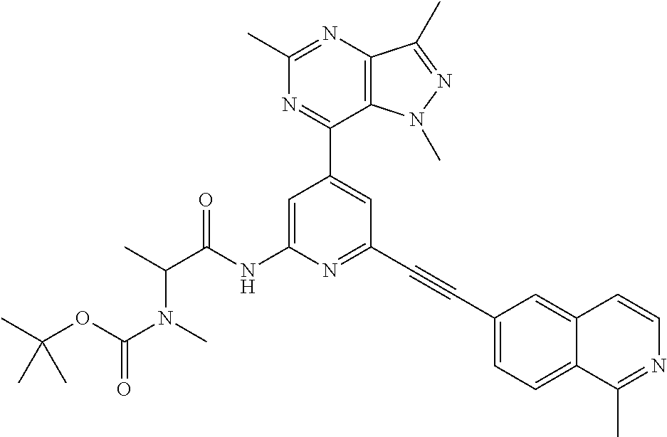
C1(C2=CC(C#CC3=CC=C4C(=C3)C=CN=C4C)=NC(NC(C(C)N(C)C(OC(C)(C)C)=O)=O)=C2)=NC(C)=NC2=C1N(C)N=C2C
